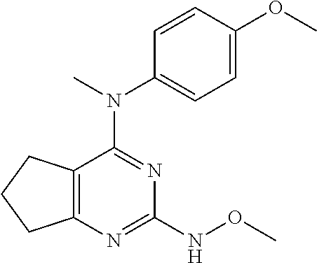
C12=C(C(N(C)C3=CC=C(OC)C=C3)=NC(NOC)=N1)CCC2
